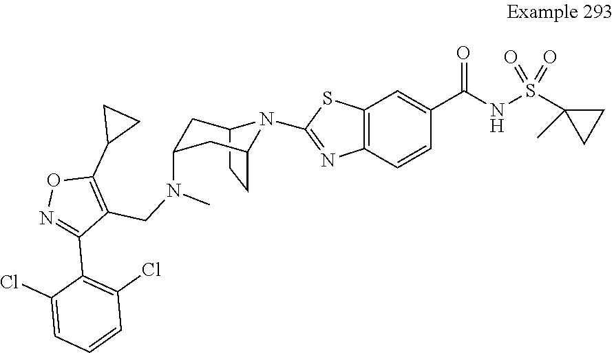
C12=C(C=CC(C(=O)NS(C3(C)CC3)(=O)=O)=C1)N=C(N1C3CCC1CC(N(CC1=C(C4CC4)ON=C1C1=C(Cl)C=CC=C1Cl)C)C3)S2
